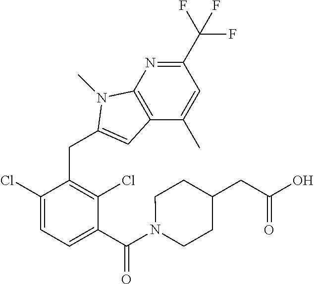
C1(Cl)=CC=C(C(N2CCC(CC(O)=O)CC2)=O)C(Cl)=C1CC1=CC2=C(N=C(C(F)(F)F)C=C2C)N1C
